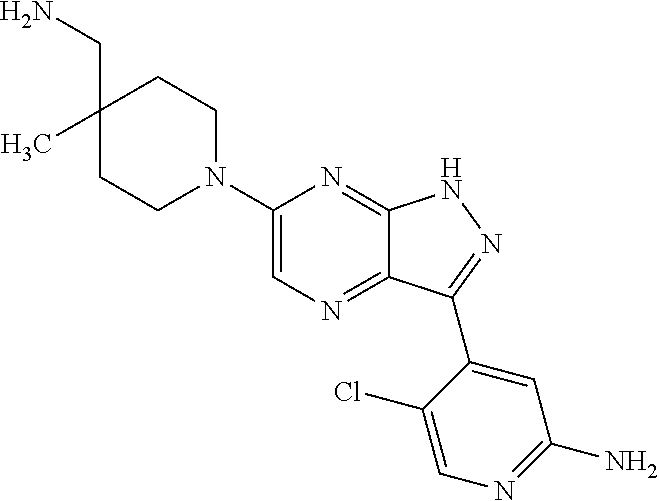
C1(N2CCC(CN)(C)CC2)=CN=C2C(=N1)NN=C2C1=CC(N)=NC=C1Cl
